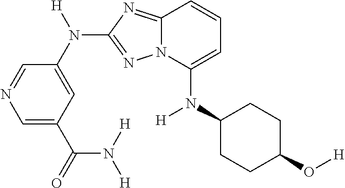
C1=NC=C(C(=O)N([H])[H])C=C1N([H])C1=NN2C(=N1)C=CC=C2N(C1CCC(O[H])CC1)[H]
